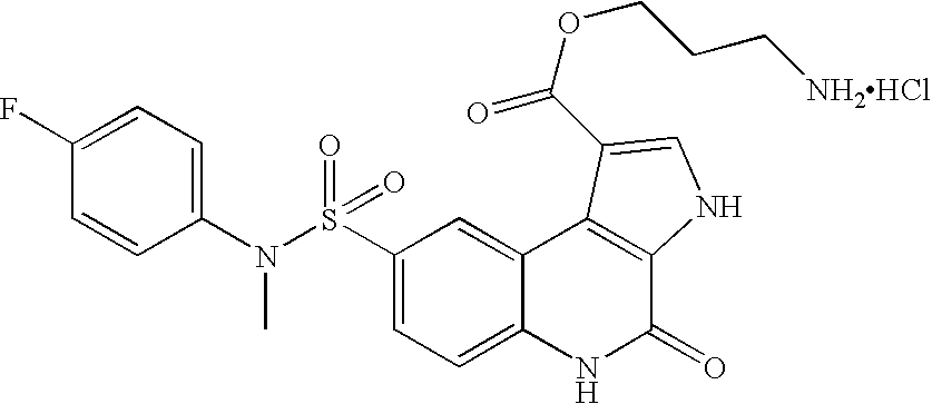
C1(S(N(C2=CC=C(F)C=C2)C)(=O)=O)=CC=C2C(=C1)C1=C(C(=O)N2)NC=C1C(OCCC[NH2HCl])=O
